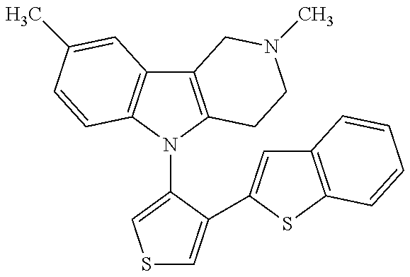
C12=C(N(C3=CSC=C3C3=CC4=C(S3)C=CC=C4)C3=C1C=C(C)C=C3)CCN(C)C2
